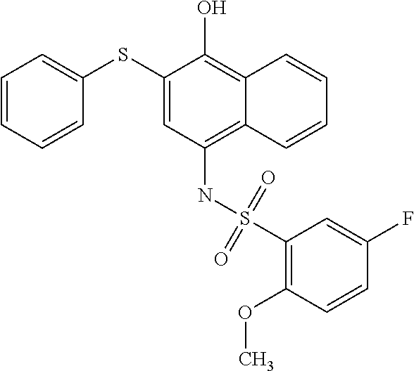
C1(SC2=CC=CC=C2)=CC(NS(C2=C(OC)C=CC(F)=C2)(=O)=O)=C2C(=C1O)C=CC=C2
